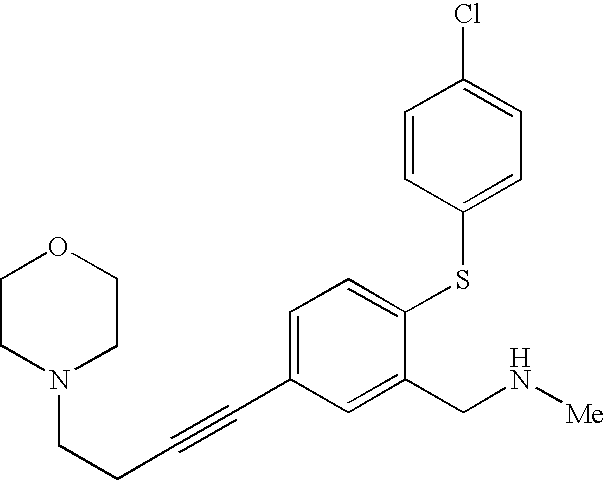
C1CN(CCC#CC2=CC=C(SC3=CC=C(Cl)C=C3)C(CN[Me])=C2)CCO1
